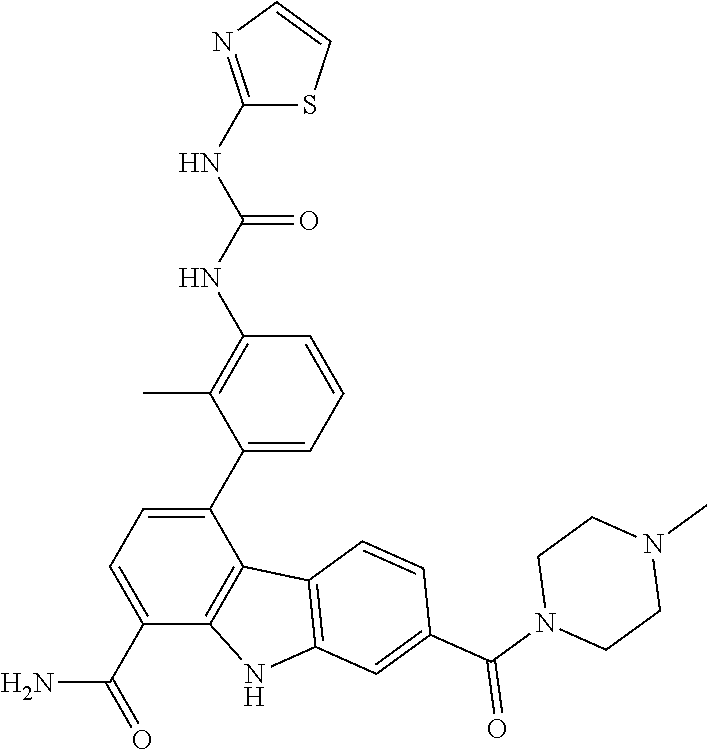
C1(NC(NC2=C(C)C(C3=CC=C(C(=O)N)C4=C3C3=C(N4)C=C(C(N4CCN(C)CC4)=O)C=C3)=CC=C2)=O)=NC=CS1
